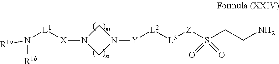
[R1a]N([R1b])[L1][X]N1CN([Y][L2][L3][Z]S(CCN)(=O)=O)C1
